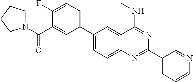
C1(C2=CC=C(F)C(C(=O)N3CCCC3)=C2)=CC=C2C(=C1)C(NC)=NC(C1=CC=CN=C1)=N2
